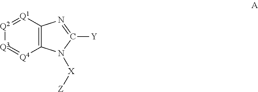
[Q2]1=[Q1]C2=C([Q4]=[Q3]1)N([X][Z])C([Y])=N2
